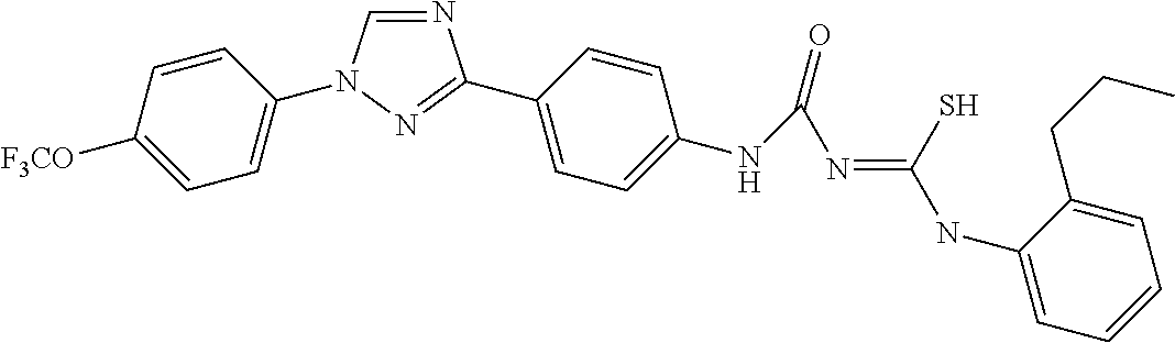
N1=CN(C2=CC=C([F3CO])C=C2)N=C1C1=CC=C(NC(=O)N=C(NC2=CC=CC=C2CCC)S)C=C1
